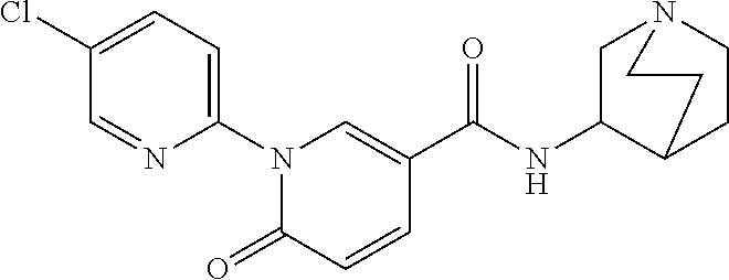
N1(C2=CC=C(Cl)C=N2)C(=O)C=CC(C(NC2C3CCN(C2)CC3)=O)=C1
